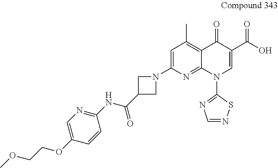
C1=C(N2CC(C(NC3=NC=C(OCCOC)C=C3)=O)C2)N=C2C(=C1C)C(=O)C(C(O)=O)=CN2C1=NC=NS1
